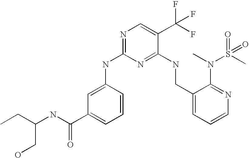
N(C(C1=CC=CC(NC2=NC=C(C(F)(F)F)C(NCC3=CC=CN=C3N(C)S(C)(=O)=O)=N2)=C1)=O)C(CC)CO
